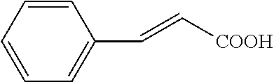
C1=CC(C=C[COOH])=CC=C1
